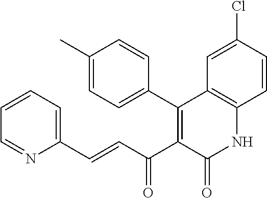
C1=CC=C(C=CC(C2=C(C3=CC=C(C)C=C3)C3=C(NC2=O)C=CC(Cl)=C3)=O)N=C1
